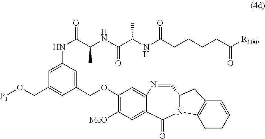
C1(OCC2=CC(NC(C(C)NC(=O)C(NC(=O)CCCCC([R100])=O)C)=O)=CC(CO[P1])=C2)=C([MeO])C=C2C(=C1)N=CC1CC3=C(C=CC=C3)N1C2=O
